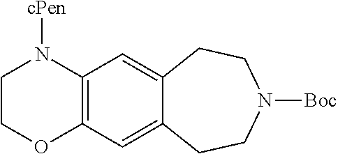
C12=C(C=C3C(=C1)CCN([Boc])CC3)N([cPen])CCO2
